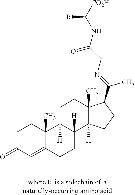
O=C1C=C2C(C)(CC1)C1([H])C([H])(CC2)C2([H])C(C)(CC1)C(C(=NCC(NC([CO2H])[R])=O)C)CC2
